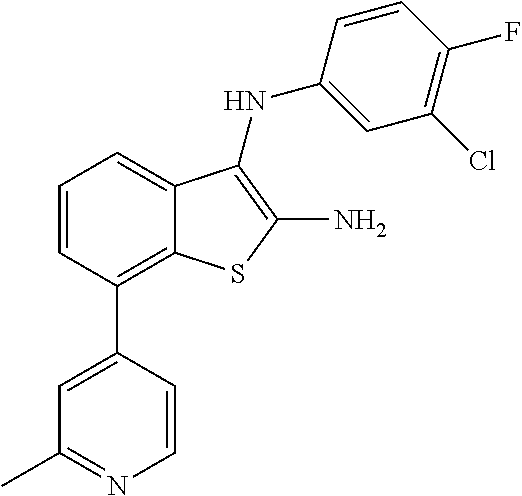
C1(Cl)=C(F)C=CC(NC2=C(N)SC3=C(C4=CC(C)=NC=C4)C=CC=C32)=C1
